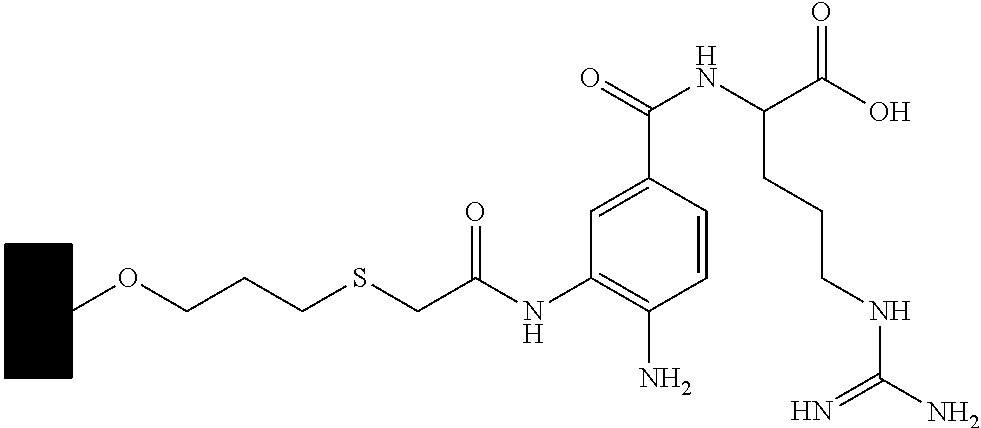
C1(NC(CSCCCOC2CCCCC2)=O)=C(N)C=CC(C(NC(C(O)=O)CCCNC(N)=N)=O)=C1
